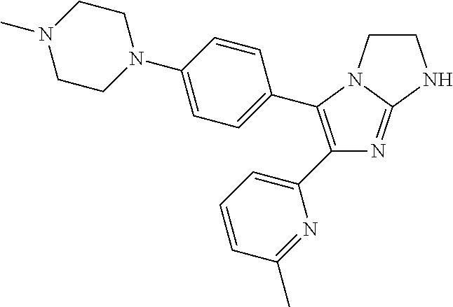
C1(C2=C(C3=CC=CC(C)=N3)N=C3N2CCN3)=CC=C(N2CCN(C)CC2)C=C1
